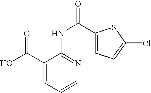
C1(C(O)=O)=CC=CN=C1NC(=O)C1=CC=C(Cl)S1
